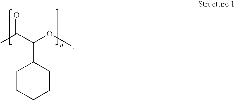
CC(C(OC)C1CCCCC1)=O
